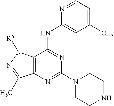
C12=C(N=C(N3CCNCC3)N=C1NC1=CC(C)=CC=N1)C(C)=NN2[R6]
